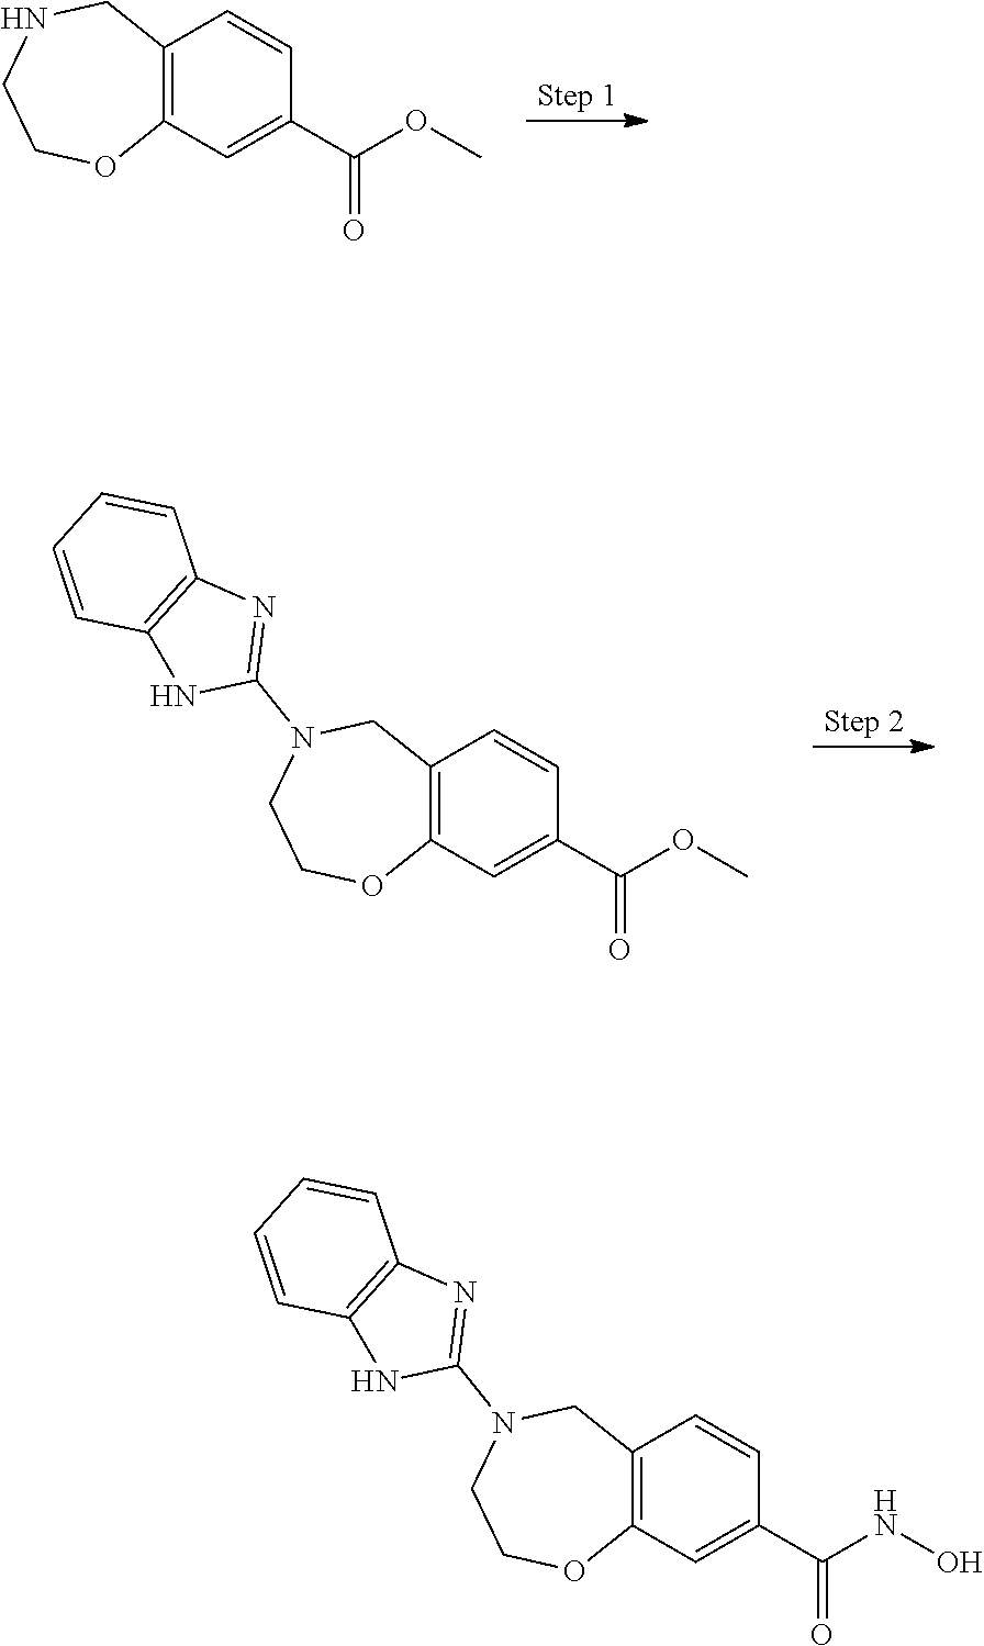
C12=C(C=C(C(OC)=O)C=C1)OCCNC2.C12=C(C=C(C(OC)=O)C=C1)OCCN(C1=NC3=C(N1)C=CC=C3)C2.C12=C(C=C(C(NO)=O)C=C1)OCCN(C1=NC3=C(N1)C=CC=C3)C2
